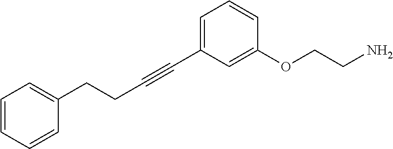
C(#CC1=CC=CC(OCCN)=C1)CCC1=CC=CC=C1
